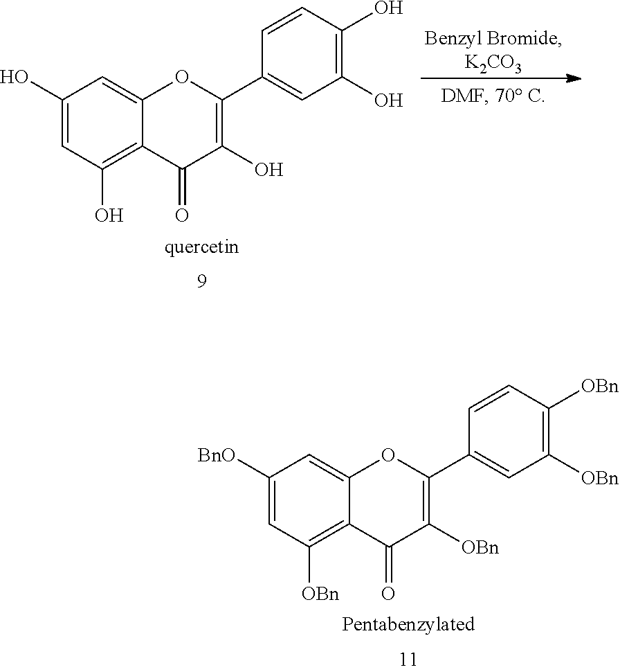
C1([BnO])=CC([OBn])=C2C(=C1)OC(C1=CC([OBn])=C([OBn])C=C1)=C([OBn])C2=O.C1(O)=CC(O)=C2C(=C1)OC(C1=CC(O)=C(O)C=C1)=C(O)C2=O
